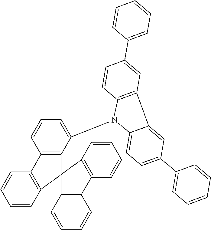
C1=CC2=C(C=C1)C1=C(C(N3C4=CC=C(C5=CC=CC=C5)C=C4C4=C3C=CC(C3=CC=CC=C3)=C4)=CC=C1)C21C2=C(C=CC=C2)C2=C1C=CC=C2
